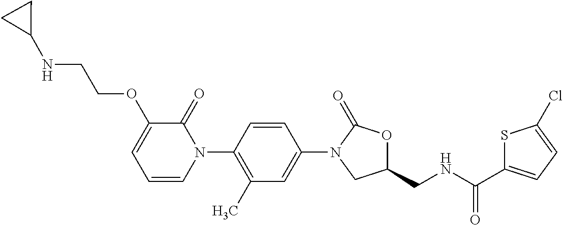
C1=C(N2CC(CNC(C3=CC=C(Cl)S3)=O)OC2=O)C=CC(N2C(=O)C(OCCNC3CC3)=CC=C2)=C1C
